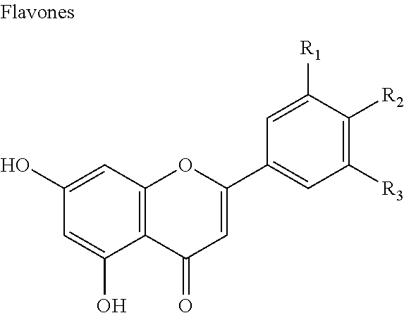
C12=C(C=C(O)C=C1O)OC(C1=CC([R3])=C([R2])C([R1])=C1)=CC2=O
